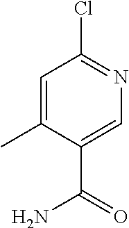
C1(C(N)=O)=CN=C(Cl)C=C1C
